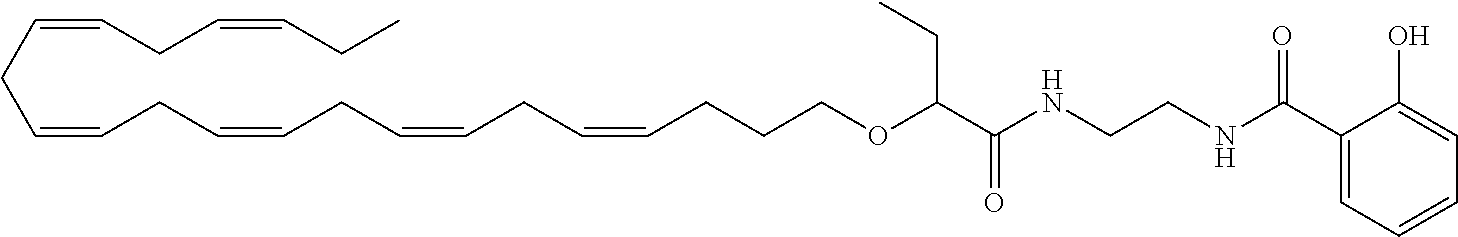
C(=CCC=CCC=CCC)CC=CCC=CCC=CCCCOC(C(NCCNC(C1=CC=CC=C1O)=O)=O)CC
